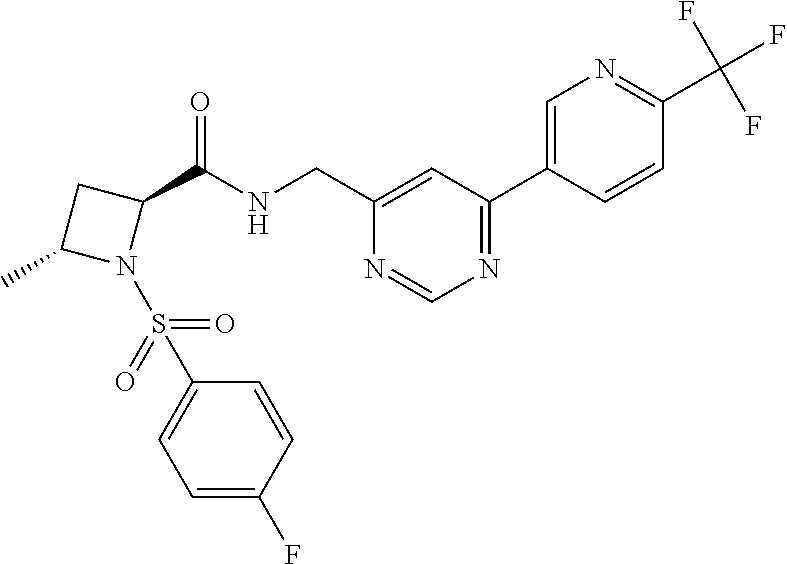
C(NCC1=CC(C2=CN=C(C(F)(F)F)C=C2)=NC=N1)(=O)C1CC(C)N1S(C1=CC=C(F)C=C1)(=O)=O
